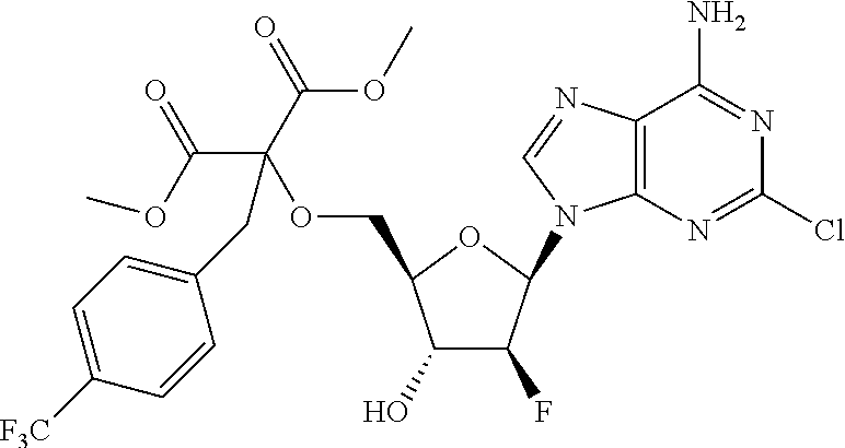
C1(O)C(F)C(N2C3=C(N=C2)C(N)=NC(Cl)=N3)OC1COC(C(=O)OC)(C(OC)=O)CC1=CC=C([F3C])C=C1
